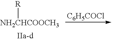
[C6H5COCl].[NH2CHCOOCH3][R]
